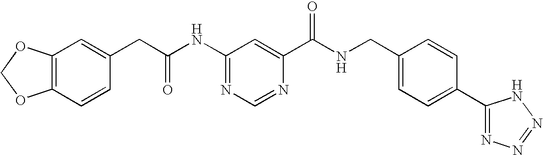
C12=C(C=CC(CC(NC3=NC=NC(C(NCC4=CC=C(C5=NN=NN5)C=C4)=O)=C3)=O)=C1)OCO2
